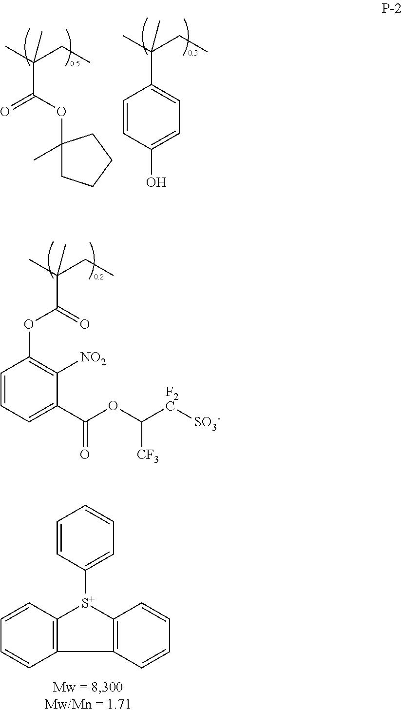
CC(CC)(C(OC1(C)CCCC1)=O)C.CC(CC)(C1=CC=C(O)C=C1)C.CC(CC)(C(OC1=C([NO2])C(C(OC([F2C][SO3-])[CF3])=O)=CC=C1)=O)C.C1=CC([S+]2C3=C(C4=C2C=CC=C4)C=CC=C3)=CC=C1
